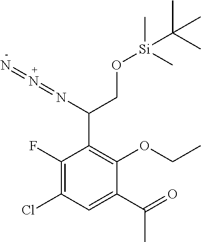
C1(F)=C(Cl)C=C(C(=O)C)C(OCC)=C1C(N=N=N)CO[Si](C)(C)C(C)(C)C
